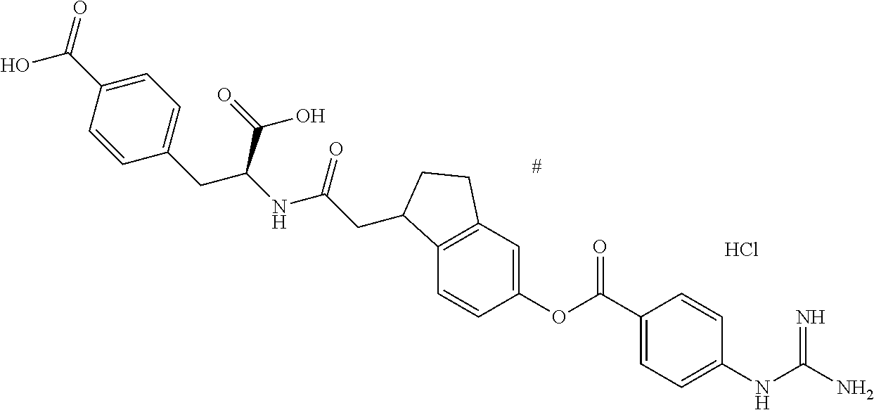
C12=C(C=C(OC(C3=CC=C(NC(N)=N)C=C3)=O)C=C1)CCC2CC(NC(C(=O)O)CC1=CC=C(C(O)=O)C=C1)=O.Cl
